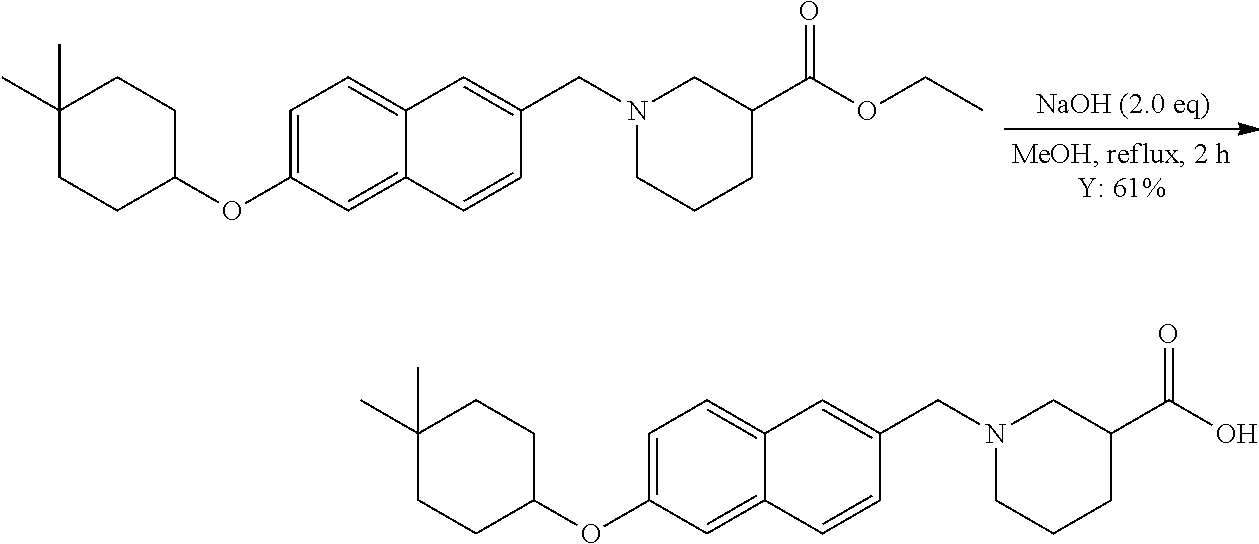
C1(C)(C)CCC(OC2=CC=C3C(=C2)C=CC(CN2CCCC(C(OCC)=O)C2)=C3)CC1.C1(C)(C)CCC(OC2=CC=C3C(=C2)C=CC(CN2CCCC(C(O)=O)C2)=C3)CC1
